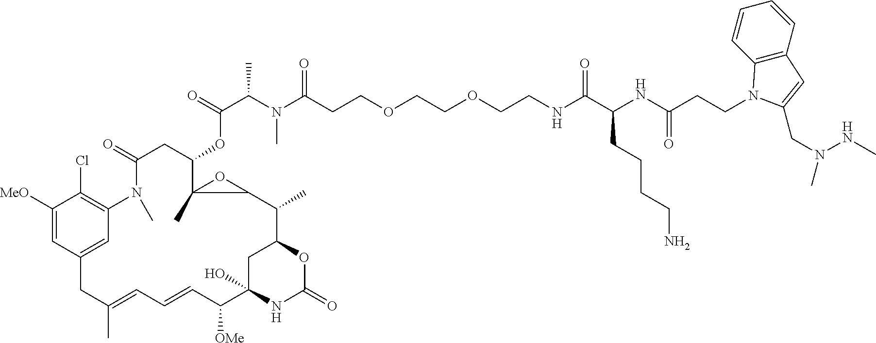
C1([MeO])=CC2=CC(=C1Cl)N(C)C(=O)CC(OC(=O)C(N(C)C(=O)CCOCCOCCNC(C(NC(CCN1C3=C(C=CC=C3)C=C1CN(NC)C)=O)CCCCN)=O)C)C1(C)OC1C(C)C1CC(O)(C([OMe])C=CC=C(C)C2)NC(=O)O1
